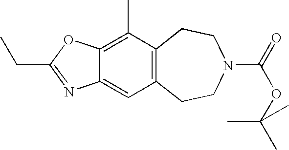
C12=C(CCN(C(=O)OC(C)(C)C)CC1)C=C1C(=C2C)OC(CC)=N1
